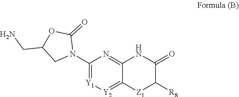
C1(N2C(=O)OC(CN)C2)=[Y1][Y2]=C2C(=N1)NC(=O)C([R8])[Z1]2
